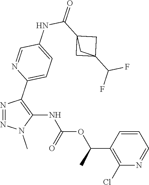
N1=NN(C)C(NC(OC(C2=C(Cl)N=CC=C2)C)=O)=C1C1=CC=C(NC(C23CC(C(F)F)(C2)C3)=O)C=N1
